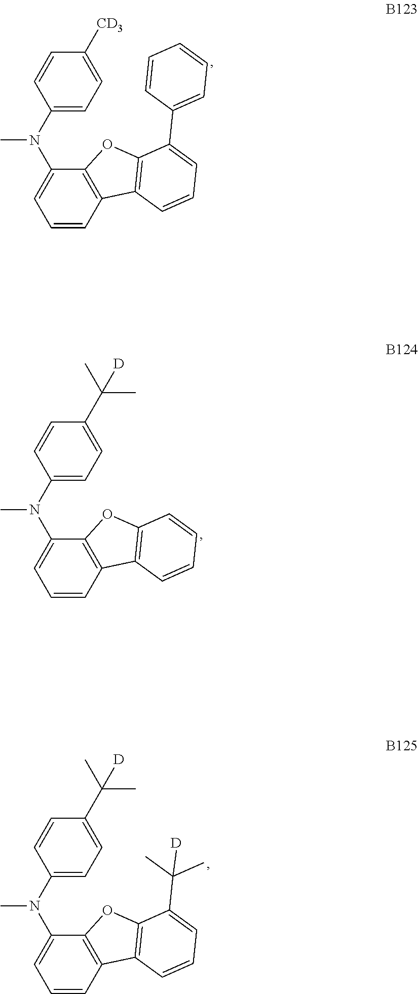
C1=CC2=C(C(N(C3=CC=C([CD3])C=C3)C)=C1)OC1=C2C=CC=C1C1=CC=CC=C1.C1=CC2=C(C(N(C3=CC=C(C(C)(C)[D])C=C3)C)=C1)OC1=C2C=CC=C1.C1=CC2=C(C(N(C3=CC=C(C(C)(C)[D])C=C3)C)=C1)OC1=C2C=CC=C1C(C)(C)[D]
